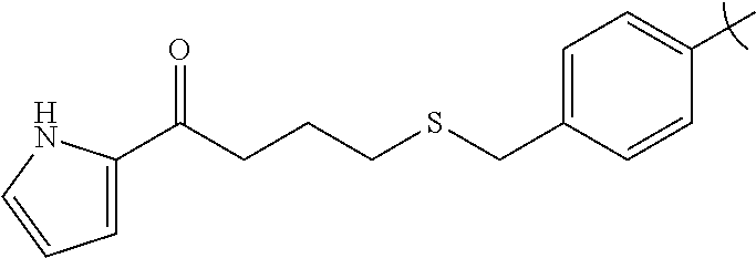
C1=C(CSCCCC(=O)C2=CC=CN2)C=CC(C)=C1
